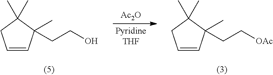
C1=CC(C)(CCO)C(C)(C)C1.C1=CC(C)(CC[OAc])C(C)(C)C1.[Ac2O].[PyridineTHF]
